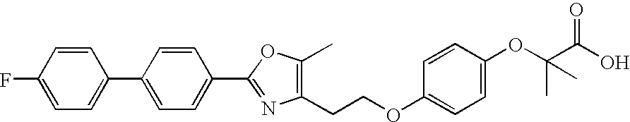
C1=CC(F)=CC=C1C1=CC=C(C2=NC(CCOC3=CC=C(OC(C)(C)C(=O)O)C=C3)=C(C)O2)C=C1
